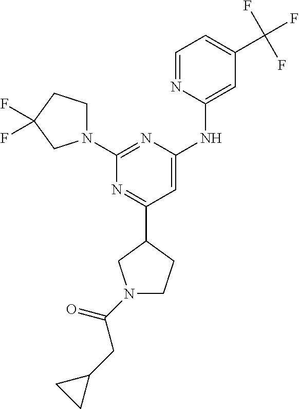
C1=NC(NC2=CC(C3CCN(C(CC4CC4)=O)C3)=NC(N3CCC(F)(F)C3)=N2)=CC(C(F)(F)F)=C1
